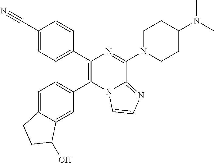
C1(C2=CC=C(C#N)C=C2)=C(C2=CC=C3C(=C2)C(O)CC3)N2C(=NC=C2)C(N2CCC(N(C)C)CC2)=N1
